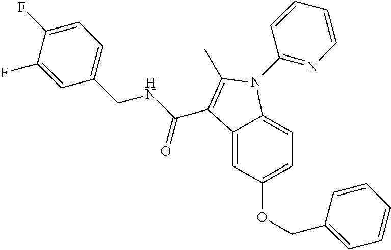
C12=CC(OCC3=CC=CC=C3)=CC=C1N(C1=NC=CC=C1)C(C)=C2C(NCC1=CC=C(F)C(F)=C1)=O
